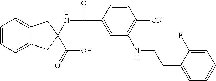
C1=CC=C2C(=C1)CC(C(O)=O)(NC(=O)C1=CC(NCCC3=CC=CC=C3F)=C([CN])C=C1)C2
